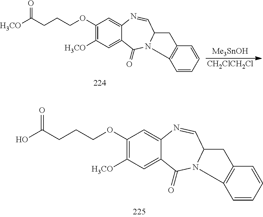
O=C(CCCOC1=C([H3CO])C=C2C(=C1)N=CC1N(C2=O)C2=C(C=CC=C2)C1)[H3CO].[Me3SnOH].[CH2ClCH2Cl].O=C(CCCOC1=C([H3CO])C=C2C(=C1)N=CC1N(C2=O)C2=C(C=CC=C2)C1)O
